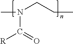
CN(CCC)C(=O)[R]
